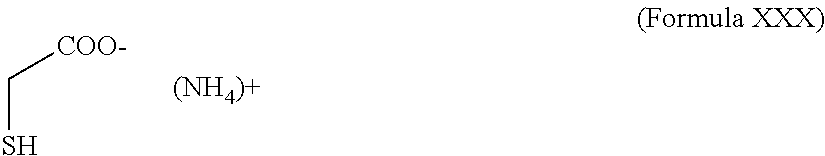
SC[COO-]
